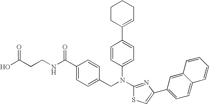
C1CC(C2=CC=C(N(C3=NC(C4=CC=C5C(=C4)C=CC=C5)=CS3)CC3=CC=C(C(NCCC(O)=O)=O)C=C3)C=C2)=CCC1
